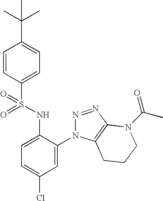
C1=CC(S(NC2=CC=C(Cl)C=C2N2N=NC3=C2CCCN3C(C)=O)(=O)=O)=CC=C1C(C)(C)C
